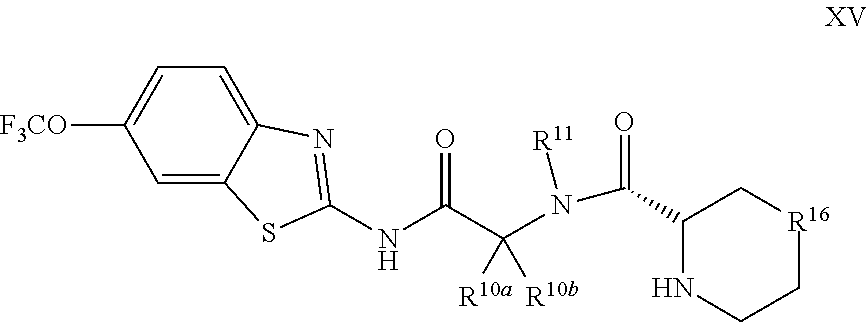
C1=C2C(=CC=C1[F3CO])N=C(NC(C(N(C(=O)C1NCC[R16]C1)[R11])([R10a])[R10b])=O)S2
